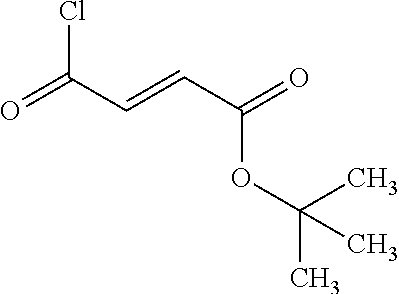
O=C(C=CC(=O)OC(C)(C)C)Cl
